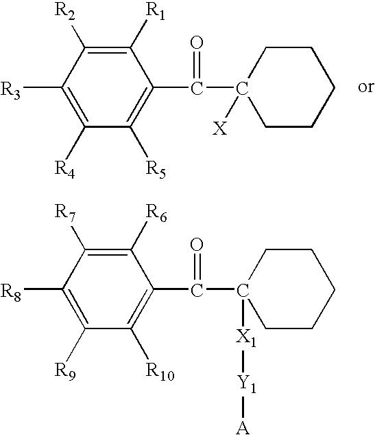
C1([R8])=C([R9])C([R10])=C(C(C2([X1][Y1][A])CCCCC2)=O)C([R6])=C1[R7].C1([R3])=C([R4])C([R5])=C(C(C2([X])CCCCC2)=O)C([R1])=C1[R2]
